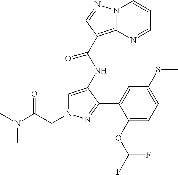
C1=C(NC(C2=C3N(C=CC=N3)N=C2)=O)C(C2=CC(SC)=CC=C2OC(F)F)=NN1CC(N(C)C)=O
